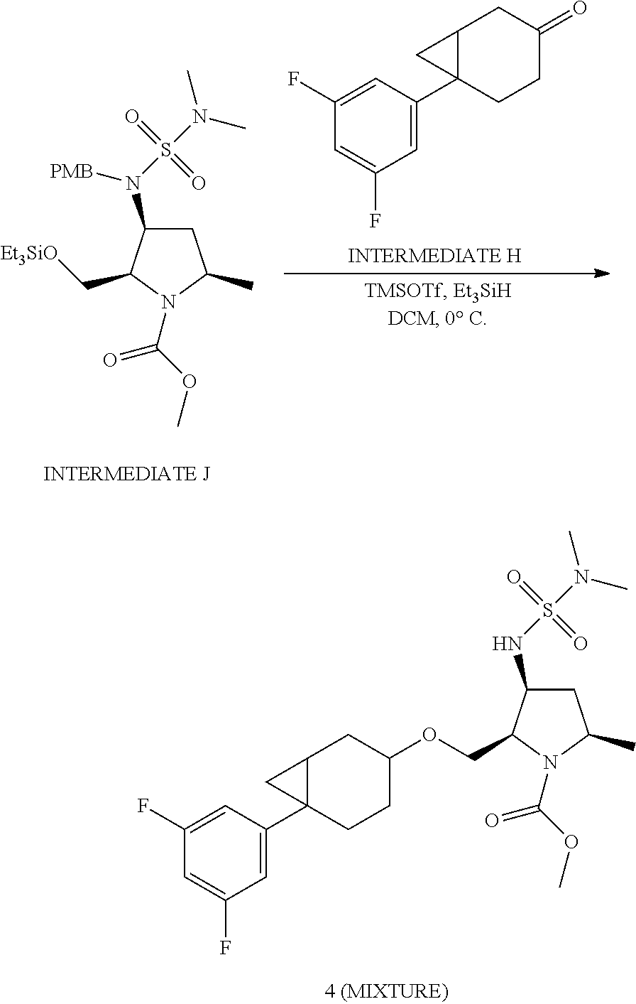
C1(C23C(CC(=O)CC2)C3)=CC(F)=CC(F)=C1.C1C(N(S(N(C)C)(=O)=O)[PMB])C(C[Et3SiO])N(C(OC)=O)C1C.C1C(NS(N(C)C)(=O)=O)C(COC2CCC3(C4=CC(F)=CC(F)=C4)C(C2)C3)N(C(OC)=O)C1C
